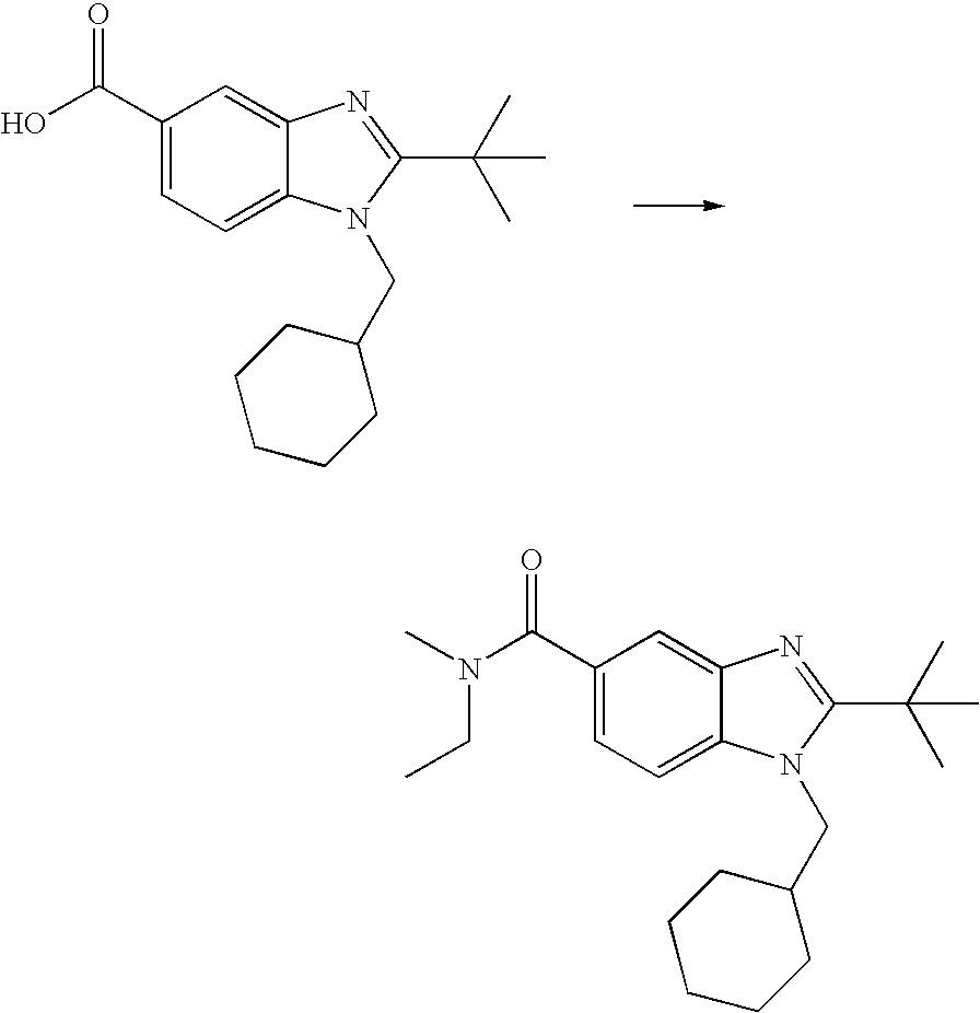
OC(C1=CC=C2C(=C1)N=C(C(C)(C)C)N2CC1CCCCC1)=O.C(C1=CC=C2C(=C1)N=C(C(C)(C)C)N2CC1CCCCC1)(=O)N(CC)C
